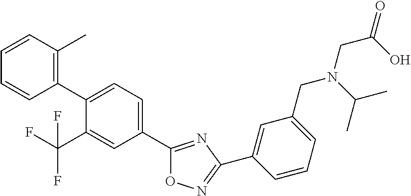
C1(C2=NC(C3=CC(CN(CC(=O)O)C(C)C)=CC=C3)=NO2)=CC=C(C2=C(C)C=CC=C2)C(C(F)(F)F)=C1
